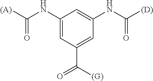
[(A)]C(=O)NC1=CC(C(=O)[(G)])=CC(NC(=O)[(D)])=C1
